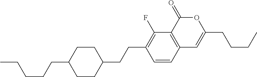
C12=C(C(=O)OC(CCCC)=C1)C(F)=C(CCC1CCC(CCCCC)CC1)C=C2
